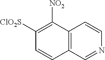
C12=C(C=NC=C1)C=CC([ClO2S])=C2[NO2]
